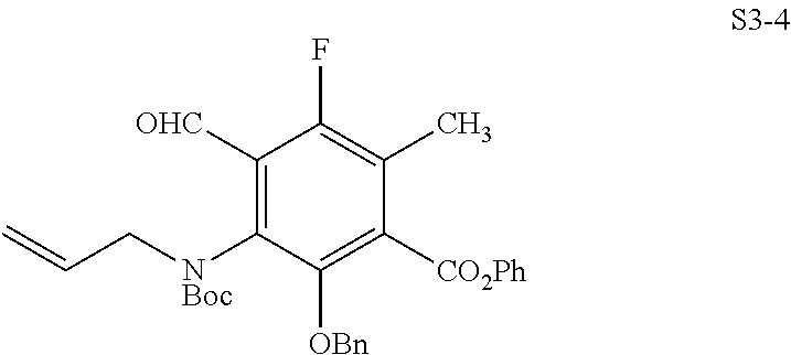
C1([OHC])=C([NBoc]CC=C)C([OBn])=C([CO2Ph])C(C)=C1F
